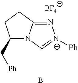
N1=C2N(C=[N+]1[Ph])C(C[Ph])CC2.[BF4].B
